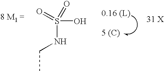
O=S(=O)(O)NCC.[5 (C)]
